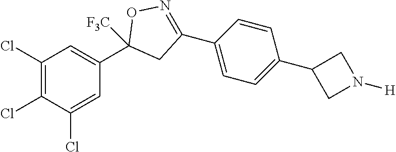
C1(Cl)=C(Cl)C(Cl)=CC(C2([F3C])CC(C3=CC=C(C4CN([H])C4)C=C3)=NO2)=C1
